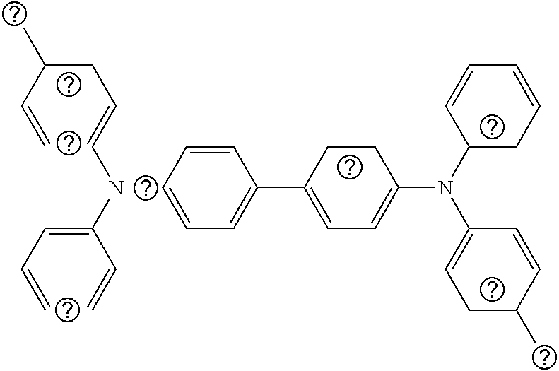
C(C(C=C)C)C=CNC(=CC=C)C=C.C1=CC=C(C2=CC=C(N(C3CC=CC=C3)C3=CCC(C)C=C3)CC2)C=C1
